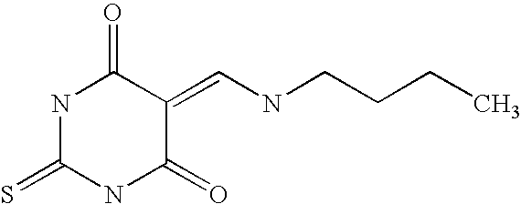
S=C1NC(=O)C(=CNCCCC)C(=O)N1
